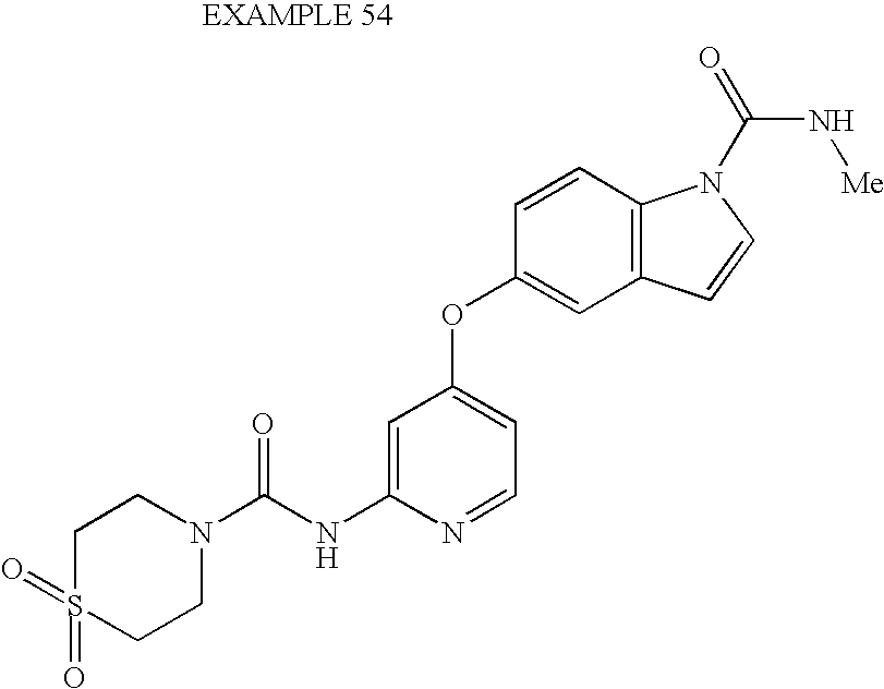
C1=C(NC(N2CCS(=O)(=O)CC2)=O)N=CC=C1OC1=CC2=C(C=C1)N(C(=O)N[Me])C=C2
